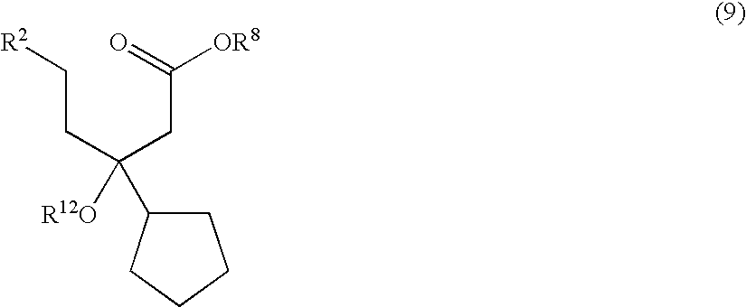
C(CC(CC(=O)[OR8])([R12O])C1CCCC1)[R2]
